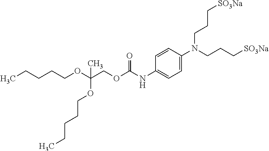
C1=C(N(CCC[SO3Na])CCC[SO3Na])C=CC(NC(OCC(OCCCCC)(OCCCCC)C)=O)=C1
